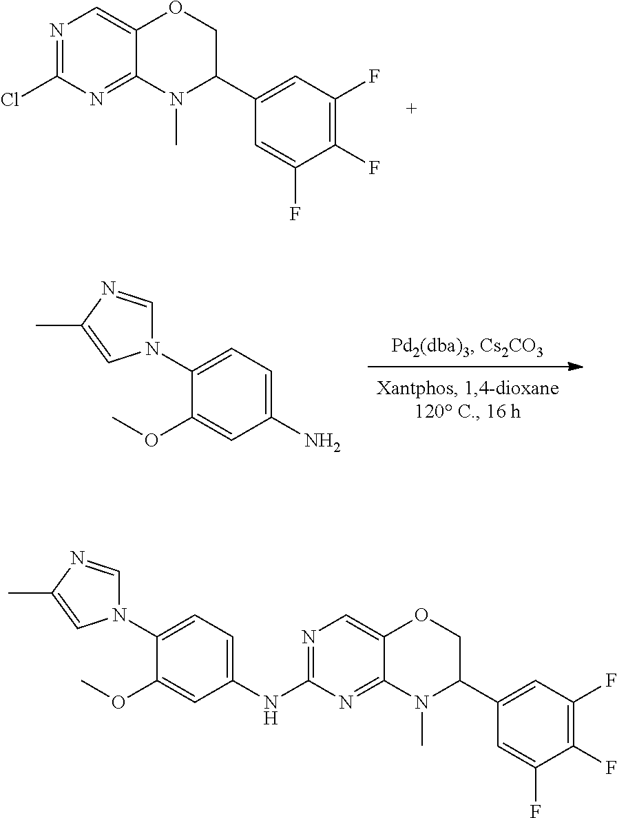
N1=C(Cl)N=C2C(=C1)OCC(C1=CC(F)=C(F)C(F)=C1)N2C.NC1=CC=C(N2C=NC(C)=C2)C(OC)=C1.C1(NC2=NC=C3C(=N2)N(C)C(C2=CC(F)=C(F)C(F)=C2)CO3)=CC=C(N2C=NC(C)=C2)C(OC)=C1
